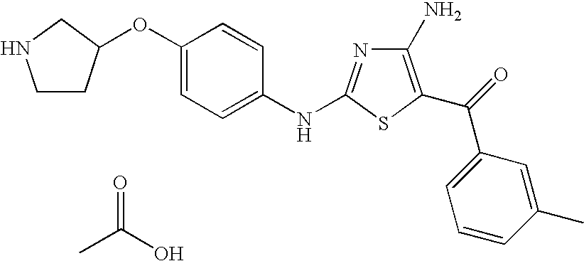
C1(N)=C(C(=O)C2=CC=CC(C)=C2)SC(NC2=CC=C(OC3CCNC3)C=C2)=N1.O=C(O)C
